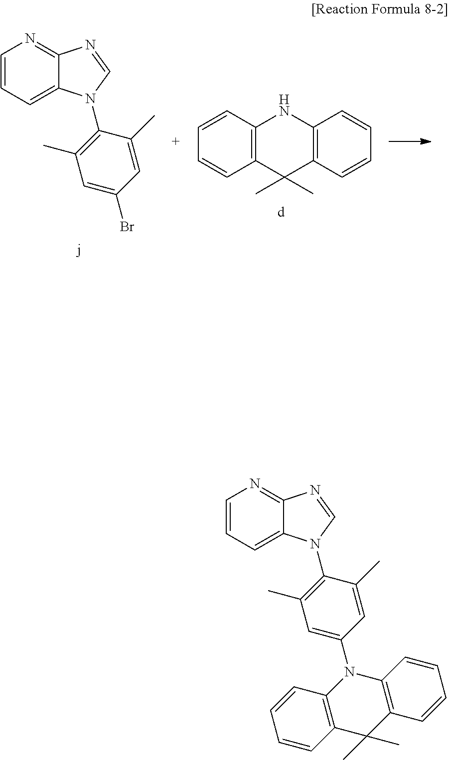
N1=C2C(=CC=C1)N(C1=C(C)C=C(N3C4=C(C(C)(C)C5=C3C=CC=C5)C=CC=C4)C=C1C)C=N2.N1=C2C(=CC=C1)N(C1=C(C)C=C(Br)C=C1C)C=N2.C1=CC2=C(C=C1)C(C)(C)C1=C(N2)C=CC=C1
